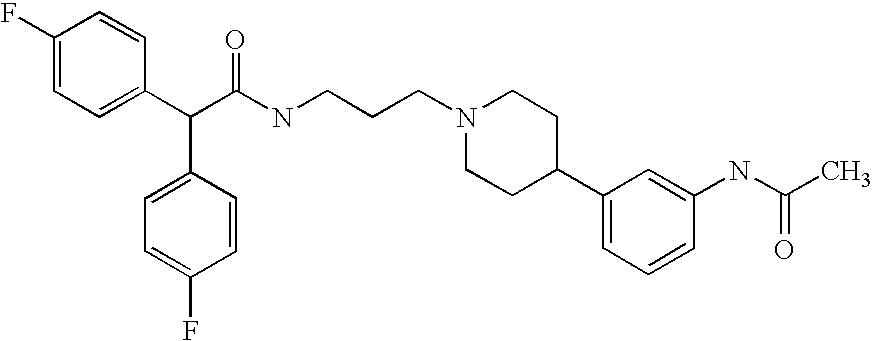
C(C(C1=CC=C(F)C=C1)C1=CC=C(F)C=C1)(NCCCN1CCC(C2=CC=CC(NC(C)=O)=C2)CC1)=O
